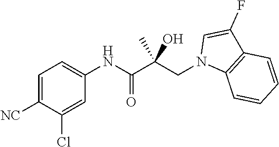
C1=C([NC])C(Cl)=CC(NC(C(CN2C3=C(C(F)=C2)C=CC=C3)(O)C)=O)=C1
